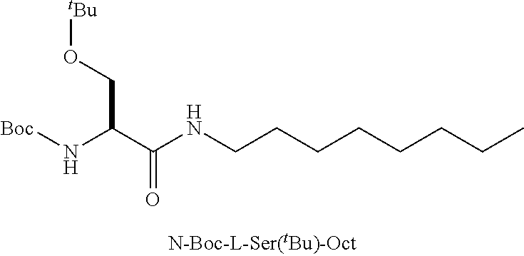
[Boc]NC(C(NCCCCCCCC)=O)CO[tBu]
